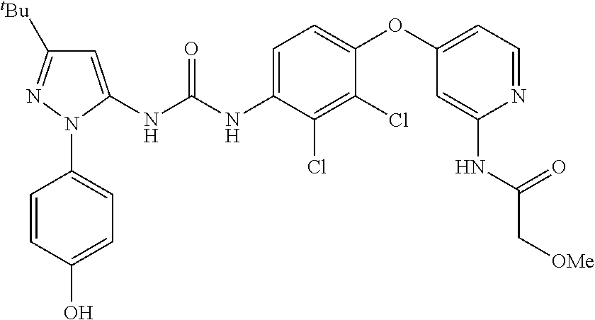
C1=C(NC(NC2=CC=C(OC3=CC=NC(NC(C[OMe])=O)=C3)C(Cl)=C2Cl)=O)N(C2=CC=C(O)C=C2)N=C1[tBu]
